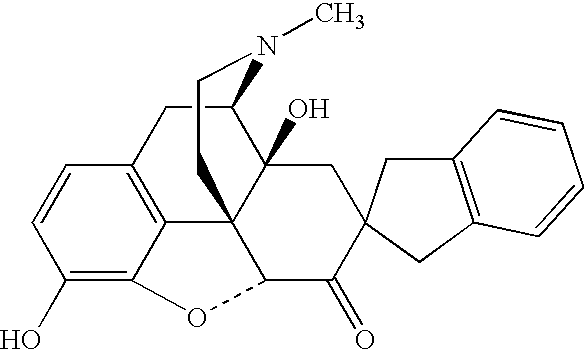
C1(O)=C2C3=C(C=C1)CC1C4(O)C3(CCN1C)C(C(=O)C1(C4)CC3=C(C1)C=CC=C3)O2
